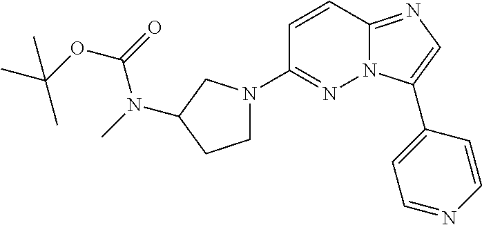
C1=CC2=NC=C(C3=CC=NC=C3)N2N=C1N1CCC(N(C)C(=O)OC(C)(C)C)C1
